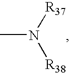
CN([R38])[R37]
